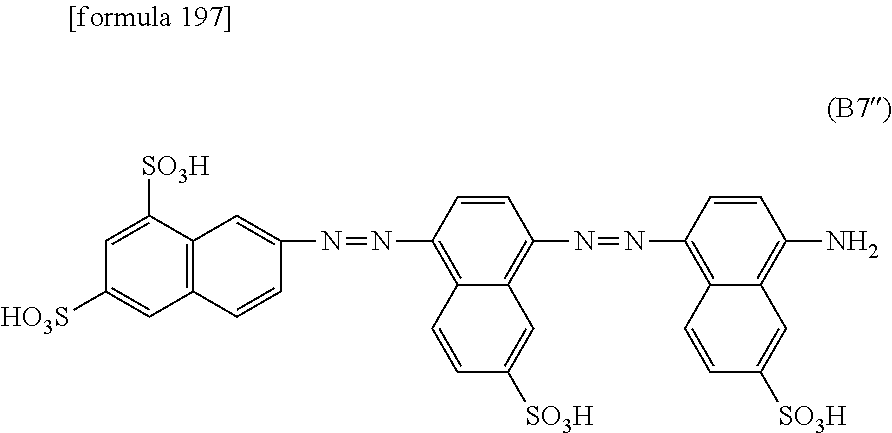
C1([SO3H])=CC([HO3S])=CC2=C1C=C(N=NC1=C3C(=C(N=NC4=C5C(=C(N)C=C4)C=C([SO3H])C=C5)C=C1)C=C([SO3H])C=C3)C=C2
